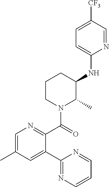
C1(C2=CC(C)=CN=C2C(=O)N2C(C)C(NC3=CC=C([CF3])C=N3)CCC2)=NC=CC=N1
